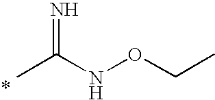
CC(NOCC)=N
